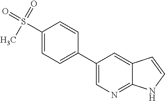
C1(C2=CC=C(S(=O)(=O)C)C=C2)=CN=C2C(=C1)C=CN2
